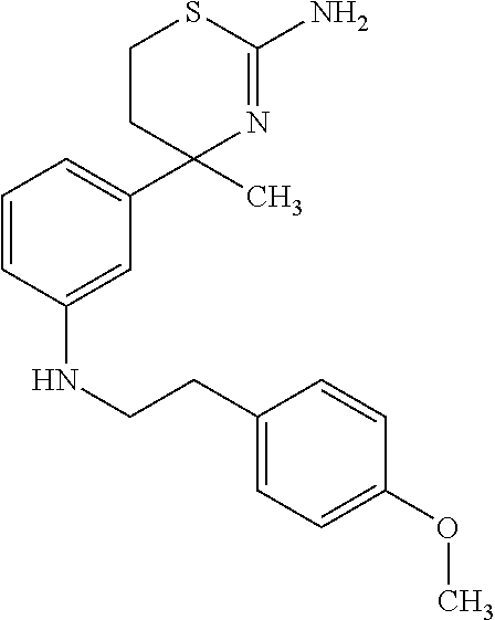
C1CC(C2=CC=CC(NCCC3=CC=C(OC)C=C3)=C2)(C)N=C(N)S1
